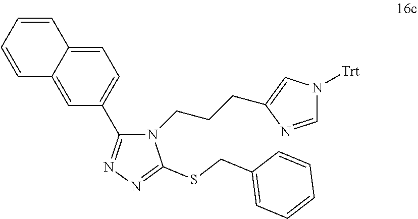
C12=CC(C3=NN=C(SCC4=CC=CC=C4)N3CCCC3=CN([Trt])C=N3)=CC=C1C=CC=C2
